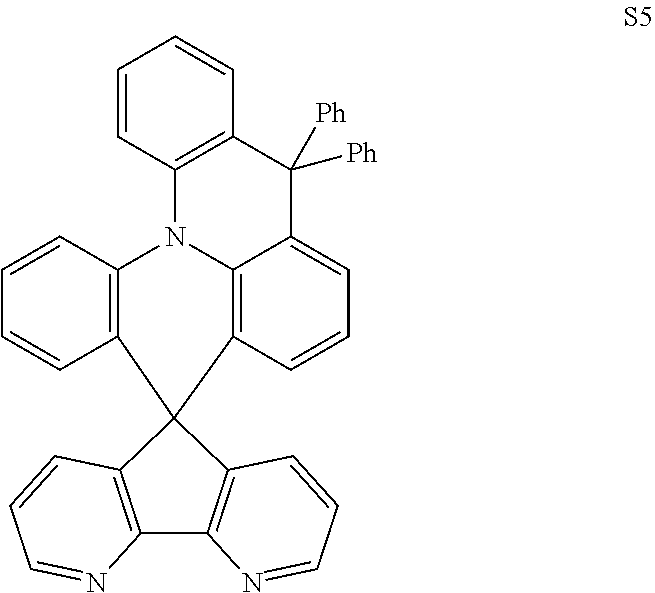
C1=CC2=C(C=C1)C([Ph])([Ph])C1=CC=CC3=C1N2C1=C(C=CC=C1)C31C2=C(C3=C1C=CC=N3)N=CC=C2
